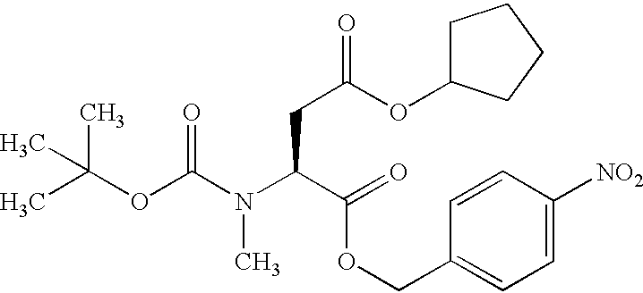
CC(OC(N(C(C(OCC1=CC=C([NO2])C=C1)=O)CC(OC1CCCC1)=O)C)=O)(C)C
